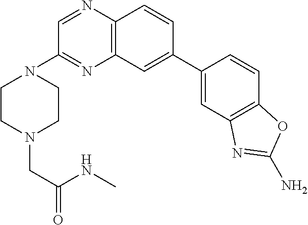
C1=C(C2=CC3=C(C=C2)N=CC(N2CCN(CC(NC)=O)CC2)=N3)C=CC2=C1N=C(N)O2
